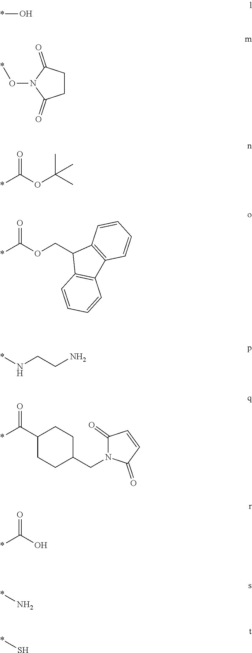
*O.C1CC(=O)N(O*)C1=O.O=C(*)OC(C)(C)C.O=C(*)OCC1C2=C(C3=C1C=CC=C3)C=CC=C2.*NCCN.O=C(C1CCC(CN2C(=O)C=CC2=O)CC1)*.O=C(O)*.*N.*S
